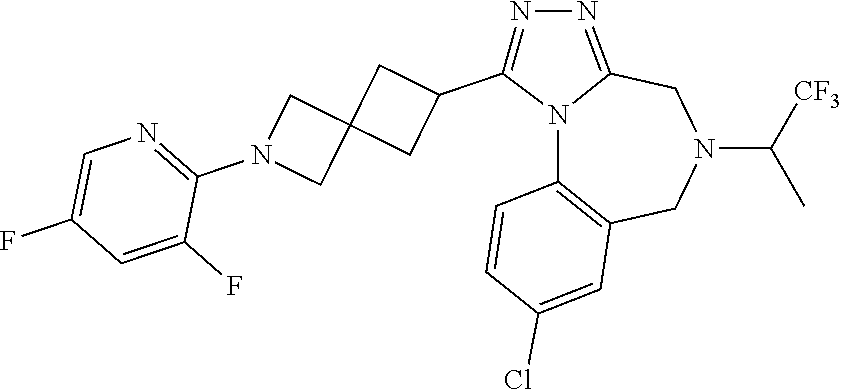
N12C3=C(CN(C([CF3])C)CC1=NN=C2C1CC2(C1)CN(C1=NC=C(F)C=C1F)C2)C=C(Cl)C=C3
